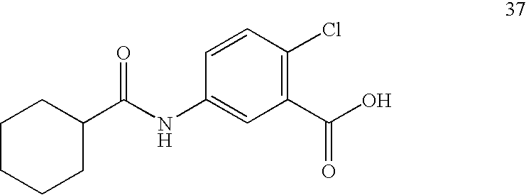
C1CCCC(C(=O)NC2=CC(C(O)=O)=C(Cl)C=C2)C1
